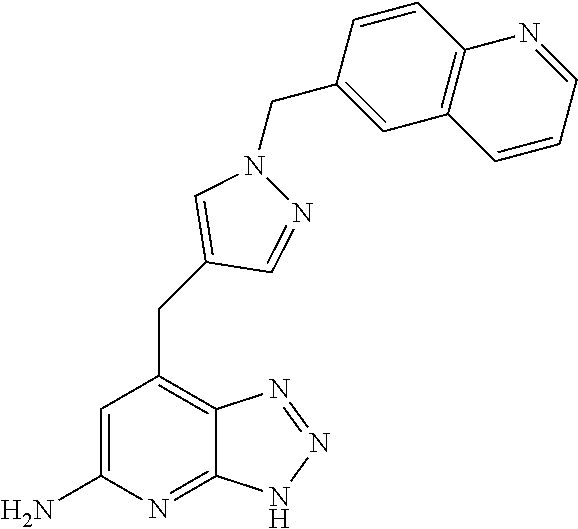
C1=C(N)N=C2C(=C1CC1=CN(CC3=CC4=C(C=C3)N=CC=C4)N=C1)N=NN2
